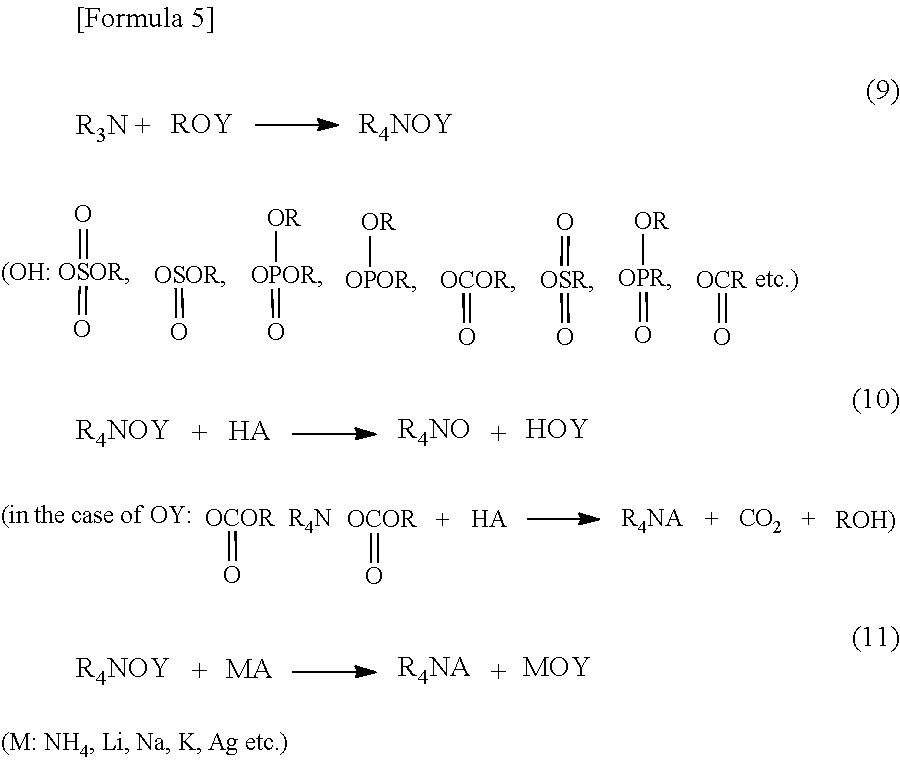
[ROY].[R4NOY].[(OH: OSOR](=O)=O.[OSOR]=O.[OPOR]([OR])=O.[OPOR][OR].[OCOR]=O.[OSR](=O)=O.[OPR]([OR])=O.[OCR]=O.[R4NOY].[HA].[R4NO].[HOY].[OCOR]=O.[OCOR]=O.[HA].[CO2].[R4NOY].[MA].[R4NA].[MOY]
